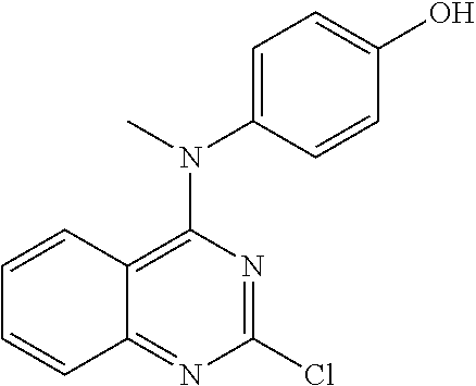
C1=CC(O)=CC=C1N(C)C1=C2C(=NC(Cl)=N1)C=CC=C2
